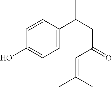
C1=CC(O)=CC=C1C(CC(C=C(C)C)=O)C
